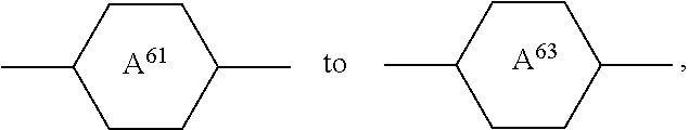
C1CC(C)CCC1C.[A63].[A61].CC1CCC(C)CC1
